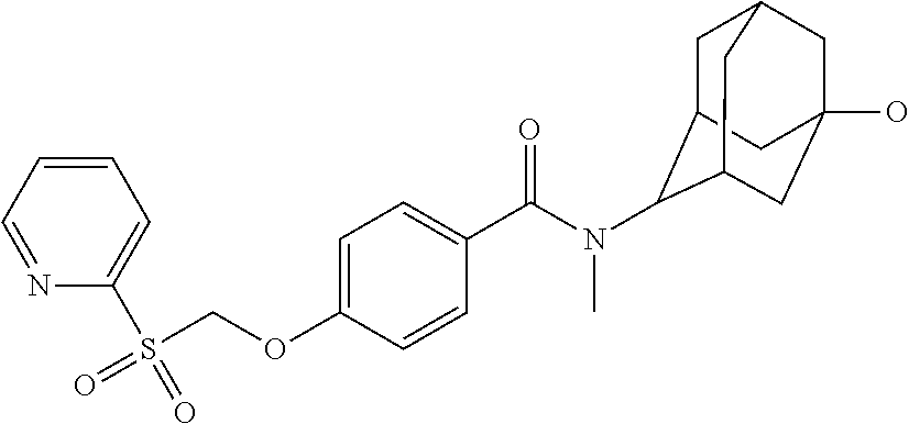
C1C2C(N(C(C3=CC=C(OCS(=O)(=O)C4=CC=CC=N4)C=C3)=O)C)C3CC(O)(CC1C3)C2
